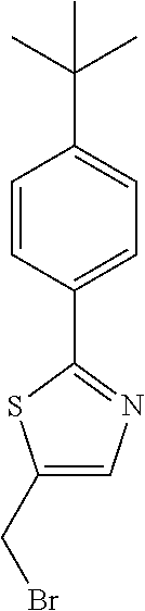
C1(CBr)=CN=C(C2=CC=C(C(C)(C)C)C=C2)S1
